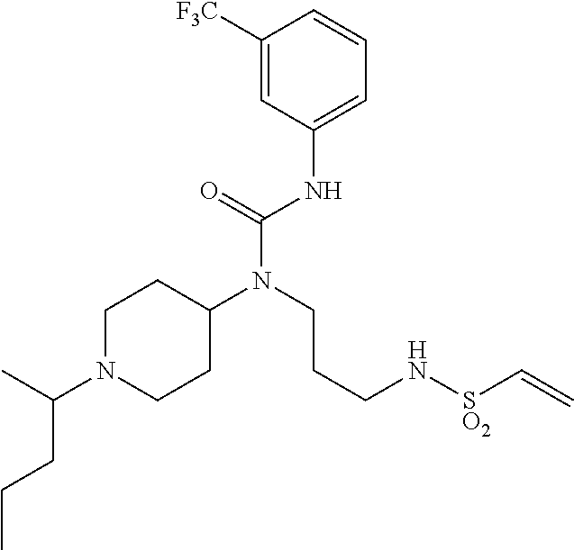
C1([F3C])=CC(NC(N(CCCN[SO2]C=C)C2CCN(C(C)CCC)CC2)=O)=CC=C1
